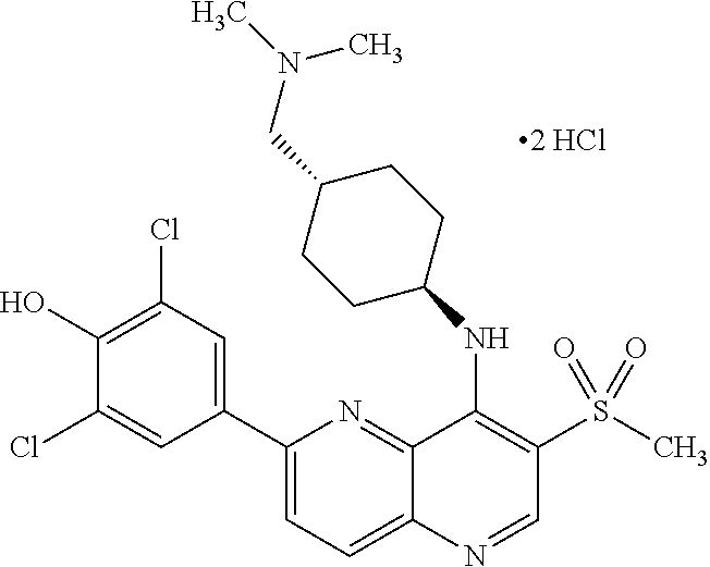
C1(C2=CC(Cl)=C(O)C(Cl)=C2)=CC=C2C(=N1)C(NC1CCC(CN(C)C)CC1)=C(S(=O)(C)=O)C=N2
